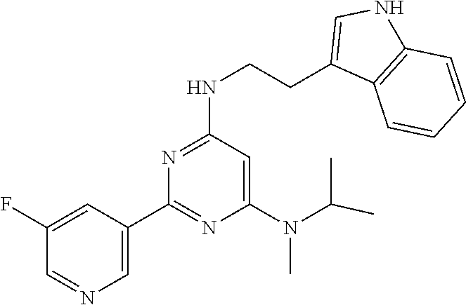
C1(C2=NC(N(C)C(C)C)=CC(NCCC3=CNC4=C3C=CC=C4)=N2)=CN=CC(F)=C1
